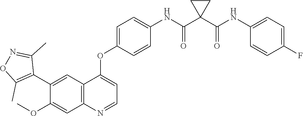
C12=C(N=CC=C1OC1=CC=C(NC(C3(C(NC4=CC=C(F)C=C4)=O)CC3)=O)C=C1)C=C(OC)C(C1=C(C)ON=C1C)=C2
